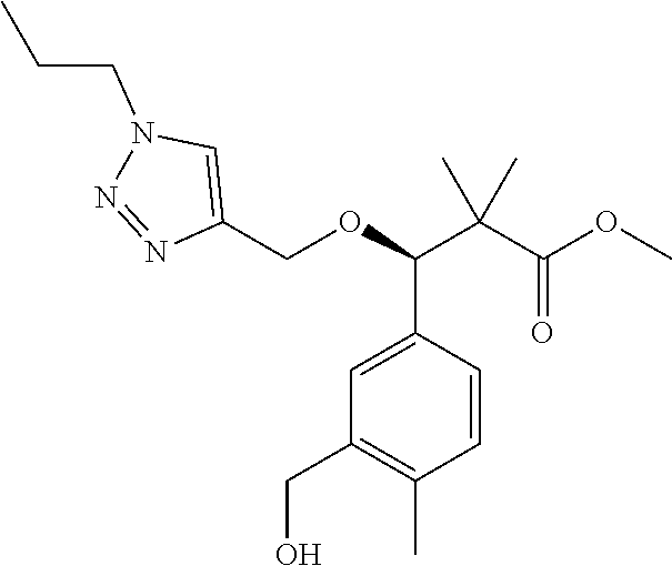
C(C1=C(C)C=CC(C(OCC2=CN(CCC)N=N2)C(C(OC)=O)(C)C)=C1)O
